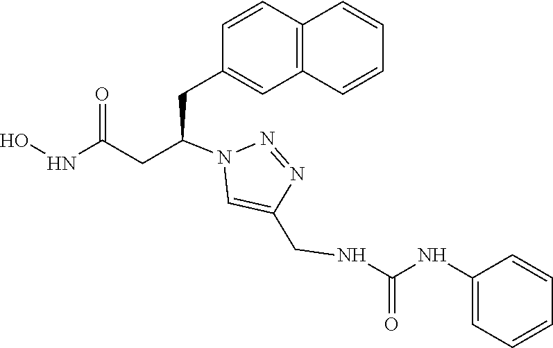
C1(CC(CC(NO)=O)N2C=C(CNC(NC3=CC=CC=C3)=O)N=N2)=CC2=C(C=C1)C=CC=C2
